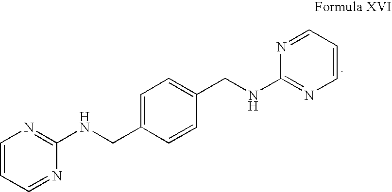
C1=NC(NCC2=CC=C(CNC3=NC=CC=N3)C=C2)=NC=C1
